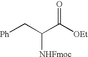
[Ph]CC(C([OEt])=O)[NHFmoc]
